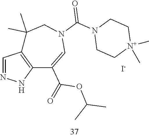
C1=NNC2=C1C(C)(C)CN(C(=O)N1CC[N+](C)(C)CC1)C=C2C(=O)OC(C)C.[I-]
